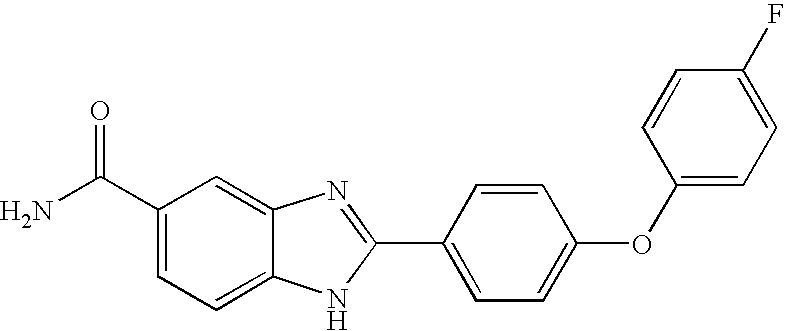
C1(C(N)=O)=CC=C2C(=C1)N=C(C1=CC=C(OC3=CC=C(F)C=C3)C=C1)N2
